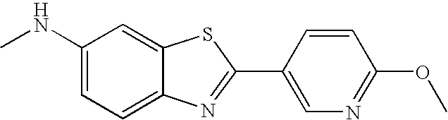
C1(NC)=CC=C2C(=C1)SC(C1=CN=C(OC)C=C1)=N2
